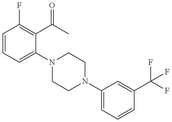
C1=CC=C(N2CCN(C3=CC=CC(C(F)(F)F)=C3)CC2)C(C(=O)C)=C1F
